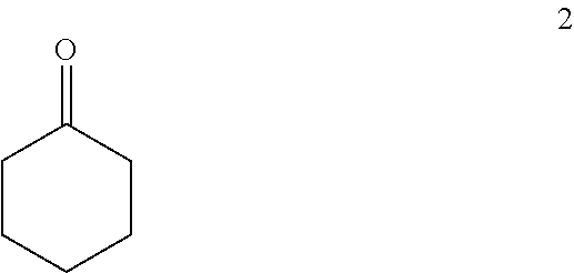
C1CCCCC1=O
